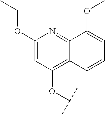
O(C1=C2C(=NC(OCC)=C1)C(OC)=CC=C2)C(C)C
